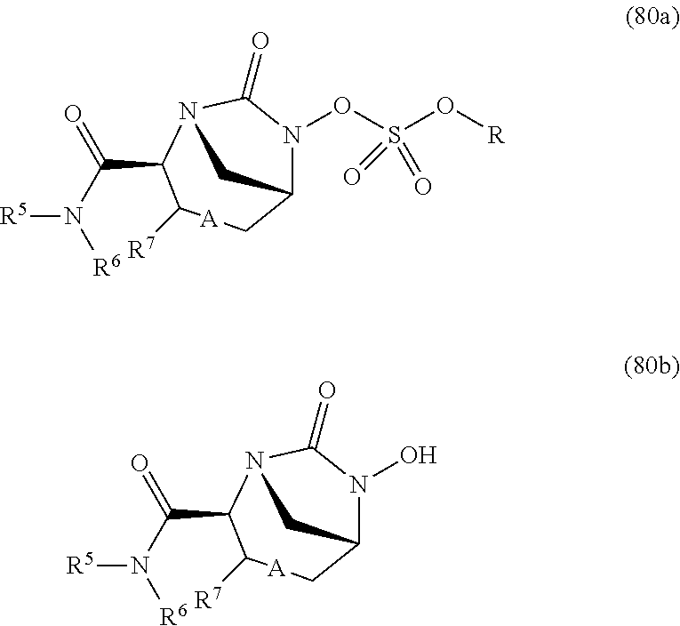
C12N(O)C(=O)N(C(C(N([R6])[R5])=O)C([R7])[A]C1)C2.S(O[R])(=O)(=O)ON1C2C[A]C([R7])C(C(N([R6])[R5])=O)N(C1=O)C2
